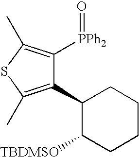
C1(C2=C(C)SC(C)=C2[PPh2]=O)C([TBDMSO])CCCC1
